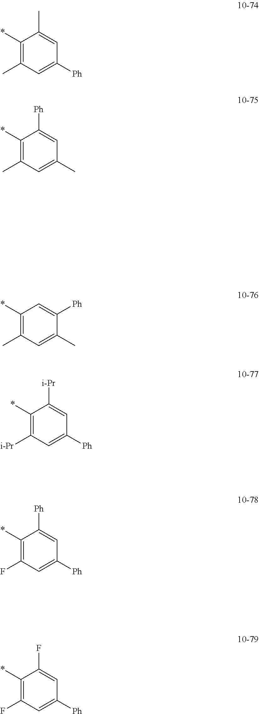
C1(*)=C(C)C=C(C)C([Ph])=C1.C1(*)=C([i-Pr])C=C([Ph])C=C1[i-Pr].C1(*)=C(F)C=C([Ph])C=C1[Ph].C1(*)=C(F)C=C([Ph])C=C1F.C1(*)=C(C)C=C([Ph])C=C1C.C1(*)=C(C)C=C(C)C=C1[Ph]
